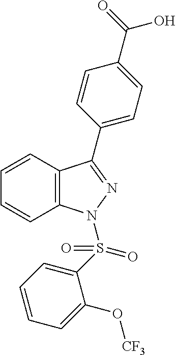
C1=CC2=C(C=C1)C(C1=CC=C(C(=O)O)C=C1)=NN2S(C1=CC=CC=C1O[CF3])(=O)=O
